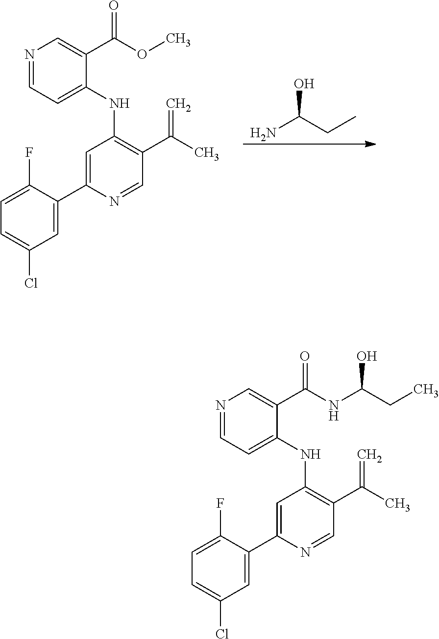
OC(CC)N.C1=C(F)C(C2=CC(NC3=CC=NC=C3C(OC)=O)=C(C(C)=C)C=N2)=CC(Cl)=C1.C1=C(F)C(C2=CC(NC3=CC=NC=C3C(NC(CC)O)=O)=C(C(C)=C)C=N2)=CC(Cl)=C1
